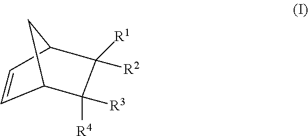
C1=CC2CC1C([R1])([R2])C2([R3])[R4]
